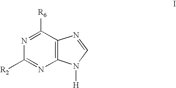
N1=C([R6])C2=C(N=C1[R2])N([H])C=N2
